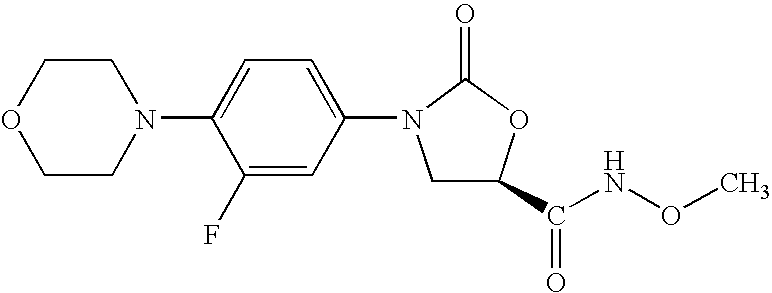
C1OCCN(C2=CC=C(N3CC(C(NOC)=O)OC3=O)C=C2F)C1
